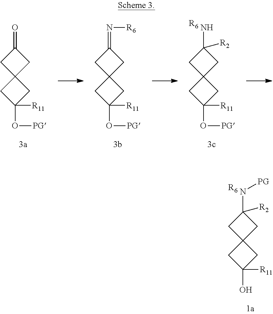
C1C2(CC1=O)CC([R11])(O[PG])C2.C1C2(CC1=N[R6])CC([R11])(O[PG])C2.C1C2(CC1(N)[R2])CC([R11])(O[PG])C2.[R6].C1C2(CC1(N[PG])[R2])CC([R11])(O)C2.[R6]
